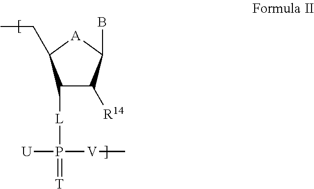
C1([L]P(=[T])([U])[V]C)C([R14])C(B)[A]C1CC
